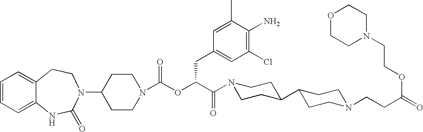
C1=CC=C2C(=C1)CCN(C1CCN(C(OC(C(N3CCC(C4CCN(CCC(=O)OCCN5CCOCC5)CC4)CC3)=O)CC3=CC(Cl)=C(N)C(C)=C3)=O)CC1)C(=O)N2
